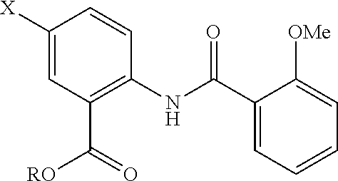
C1(C(NC2=C(C([RO])=O)C=C([X])C=C2)=O)=CC=CC=C1[OMe]
